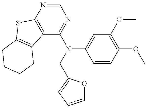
C12=C(N=CN=C1N(CC1=CC=CO1)C1=CC(OC)=C(OC)C=C1)SC1=C2CCCC1
